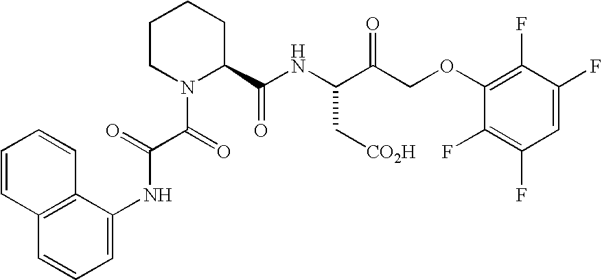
C1=C(NC(=O)C(N2C(C(NC(C(COC3=C(F)C(F)=CC(F)=C3F)=O)C[CO2H])=O)CCCC2)=O)C2=C(C=C1)C=CC=C2
